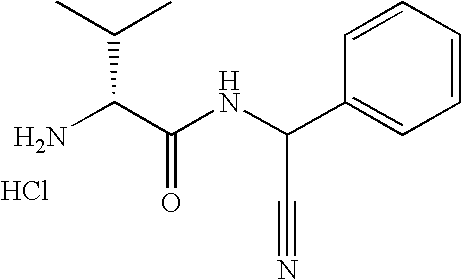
NC(C(NC(C1=CC=CC=C1)C#N)=O)C(C)C.Cl
